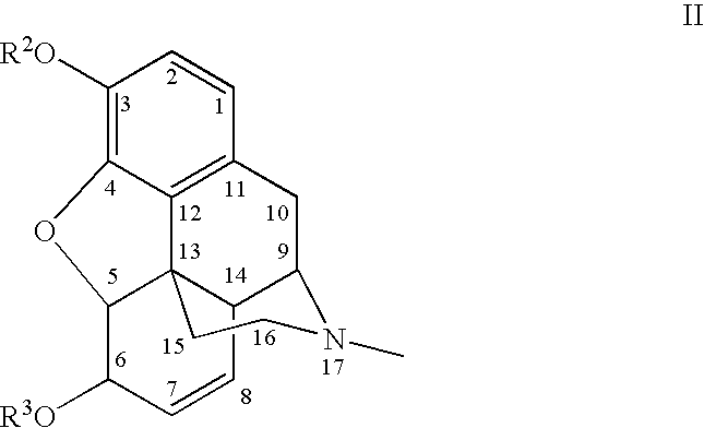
C1([R2O])=C2C3=C(C=C1)CC1N(C)CCC34C(O2)C([R3O])C=CC41
